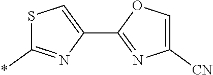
S1C(*)=NC(C2=NC([CN])=CO2)=C1
